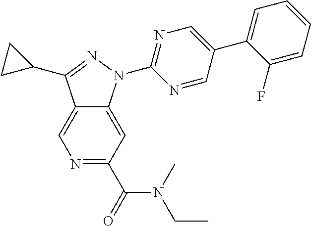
C12=CN=C(C(N(CC)C)=O)C=C1N(C1=NC=C(C3=CC=CC=C3F)C=N1)N=C2C1CC1
